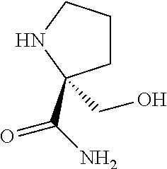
C1CCNC1(CO)C(N)=O
